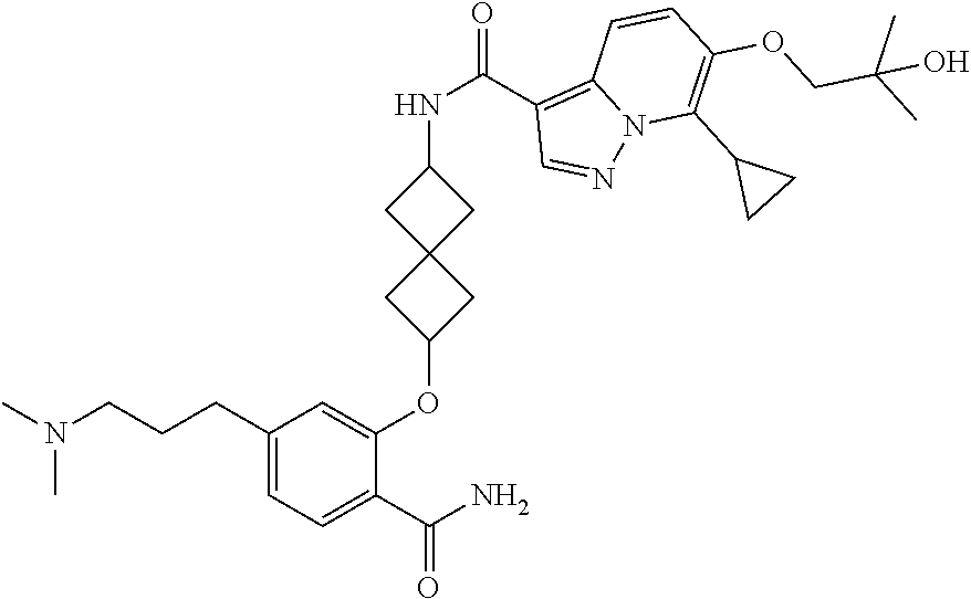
C1(CCCN(C)C)=CC=C(C(N)=O)C(OC2CC3(C2)CC(NC(=O)C2=C4N(N=C2)C(C2CC2)=C(OCC(C)(C)O)C=C4)C3)=C1
